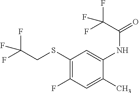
C1(SCC(F)(F)F)=C(F)C=C(C)C(NC(=O)C(F)(F)F)=C1
